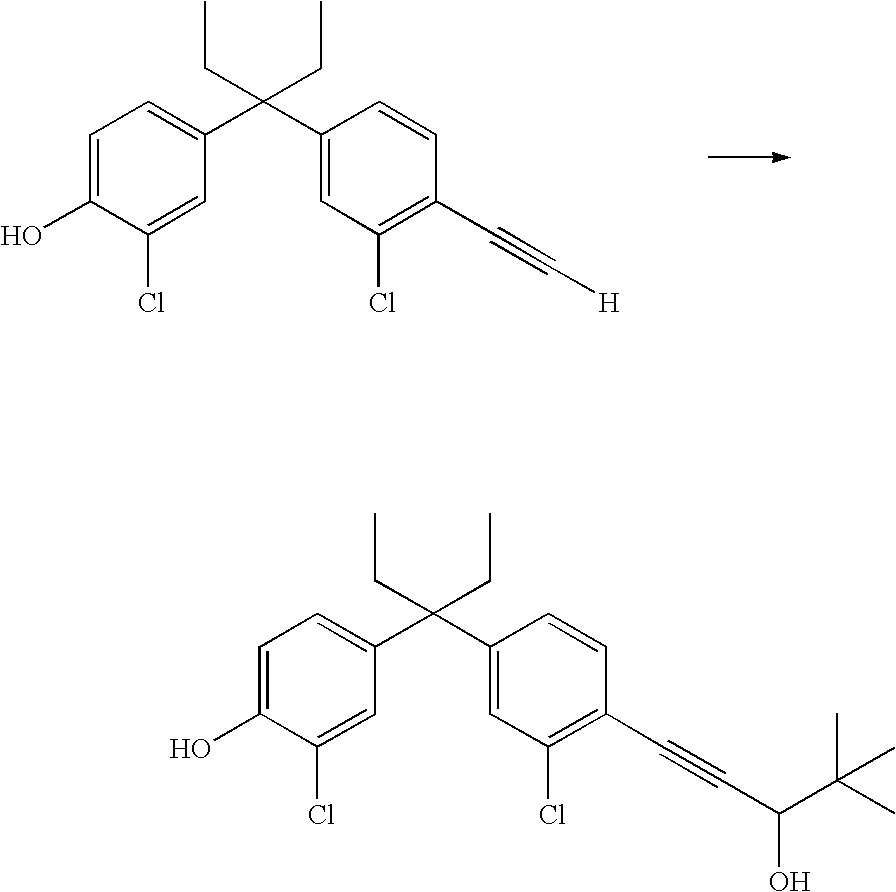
C1=C(O)C(Cl)=CC(C(C2=CC(Cl)=C(C#CC(O)C(C)(C)C)C=C2)(CC)CC)=C1.C1=C(O)C(Cl)=CC(C(C2=CC(Cl)=C(C#C[H])C=C2)(CC)CC)=C1
